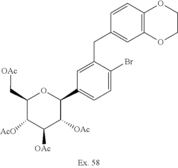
C1(C[OAc])C([AcO])C([OAc])C([OAc])C(C2=CC=C(Br)C(CC3=CC4=C(C=C3)OCCO4)=C2)O1
